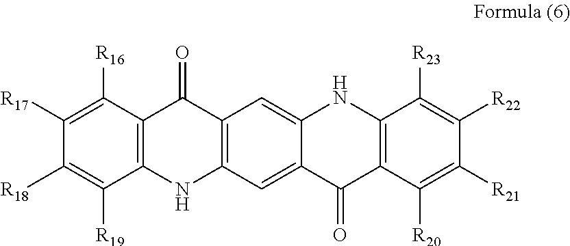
C12=C(C([R16])=C([R17])C([R18])=C1[R19])C(=O)C1=C(N2)C=C2C(=C1)NC1=C(C2=O)C([R20])=C([R21])C([R22])=C1[R23]
